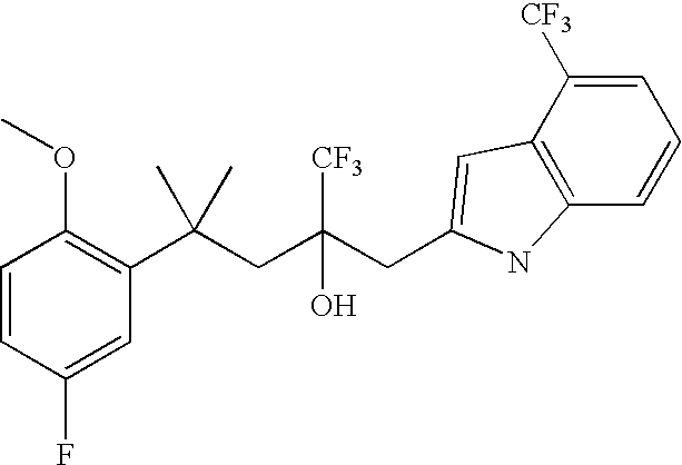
C1=CC(F)=CC(C(CC(CC2=CC3=C(C=CC=C3[CF3])N2)([CF3])O)(C)C)=C1OC
